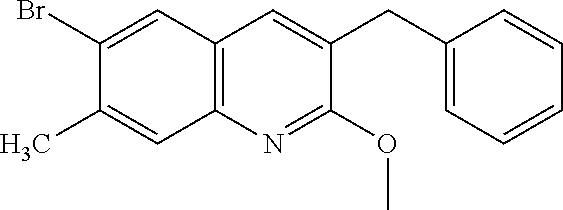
C1(Br)=CC2=C(C=C1C)N=C(OC)C(CC1=CC=CC=C1)=C2
